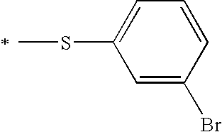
C1=C(Br)C=CC=C1SC
